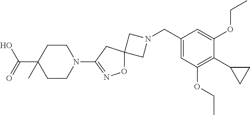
C1N(CC2=CC(OCC)=C(C3CC3)C(OCC)=C2)CC12ON=C(N1CCC(C(O)=O)(C)CC1)C2
